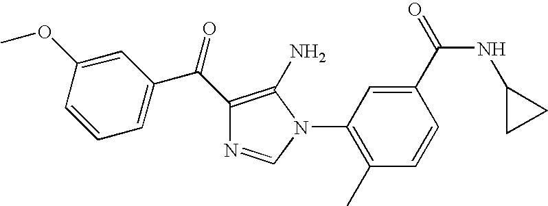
C1=C(OC)C=CC=C1C(C1=C(N)N(C2=C(C)C=CC(C(=O)NC3CC3)=C2)C=N1)=O
